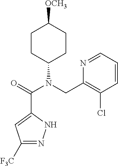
C1([F3C])=NNC(C(=O)N(CC2=C(Cl)C=CC=N2)C2CCC([OCH3])CC2)=C1
